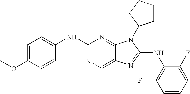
C1(NC2=NC=C3C(=N2)N(C2CCCC2)C(NC2=C(F)C=CC=C2F)=N3)=CC=C(OC)C=C1
